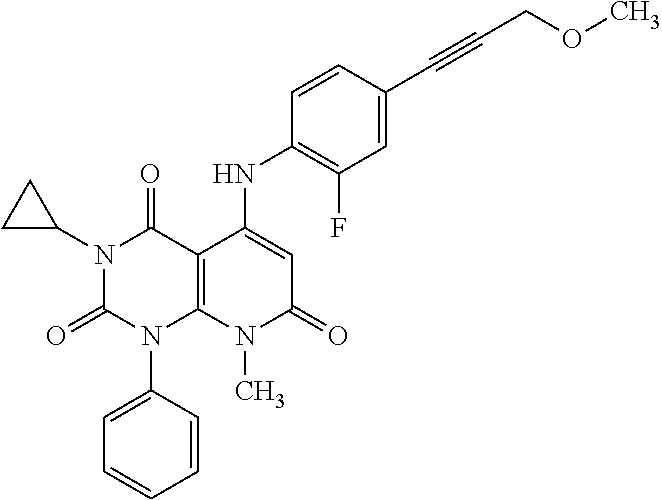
C1(NC2=CC(=O)N(C)C3=C2C(=O)N(C2CC2)C(=O)N3C2=CC=CC=C2)=C(F)C=C(C#CCOC)C=C1
